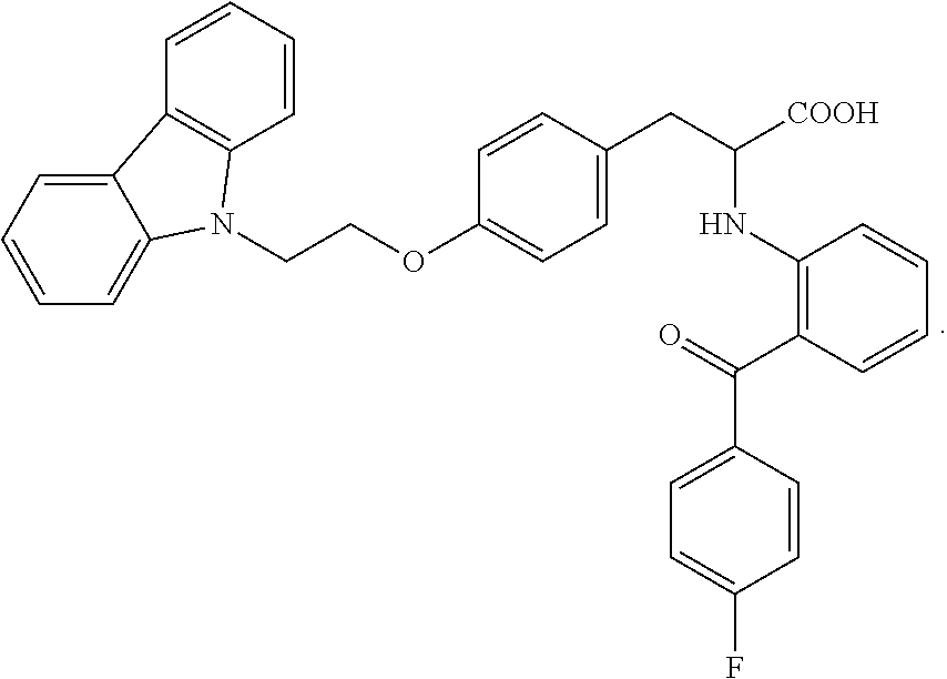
C1=CC=C2C(=C1)N(CCOC1=CC=C(CC(NC3=C(C(=O)C4=CC=C(F)C=C4)C=CC=C3)[COOH])C=C1)C1=C2C=CC=C1
